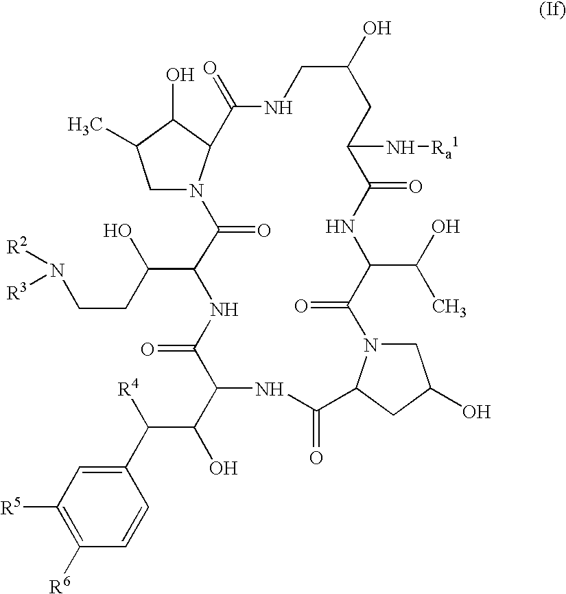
C1N2C(C(O)C1C)C(=O)NCC(O)CC(N[Ra1])C(=O)NC(C(O)C)C(=O)N1CC(O)CC1C(=O)NC(C(C([R4])C1=CC([R5])=C([R6])C=C1)O)C(=O)NC(C(O)CCN([R2])[R3])C2=O
